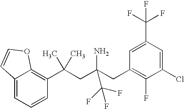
C12=CC=CC(C(CC(CC3=C(F)C(Cl)=CC(C(F)(F)F)=C3)(N)C(F)(F)F)(C)C)=C1OC=C2
